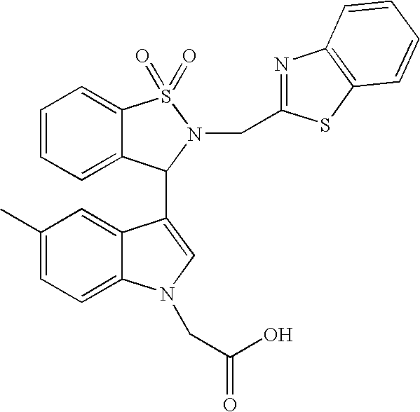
C1(C)=CC=C2C(=C1)C(C1C3=CC=CC=C3S(=O)(=O)N1CC1=NC3=C(S1)C=CC=C3)=CN2CC(O)=O
